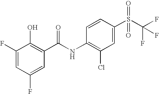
C1=CC(S(C(F)(F)F)(=O)=O)=CC(Cl)=C1NC(C1=C(O)C(F)=CC(F)=C1)=O
